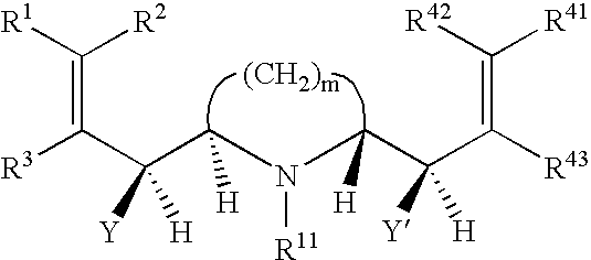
[R42]C([R41])=C([R43])C(C(N(C([H])C(C([R3])=C([R2])[R1])([H])[Y])[R11])[H])([Y])[H].[(CH2)m]
